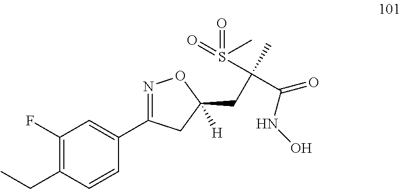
C1(F)=C(CC)C=CC(C2=NOC(CC(S(=O)(C)=O)(C)C(=O)NO)([H])C2)=C1
